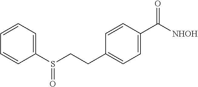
C1=CC=C(S(CCC2=CC=C(C(=O)[NHOH])C=C2)=O)C=C1
